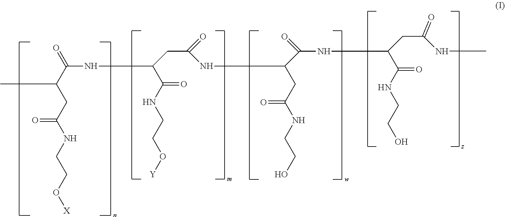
N(C(C(CC(NCCO[X])=O)C)=O)C(CC(NC(C(NC(CC(NC)=O)C(NCCO)=O)=O)CC(NCCO)=O)=O)C(NCCO[Y])=O
